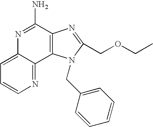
C1=C2C(=NC=C1)C1=C(C(N)=N2)N=C(COCC)N1CC1=CC=CC=C1
